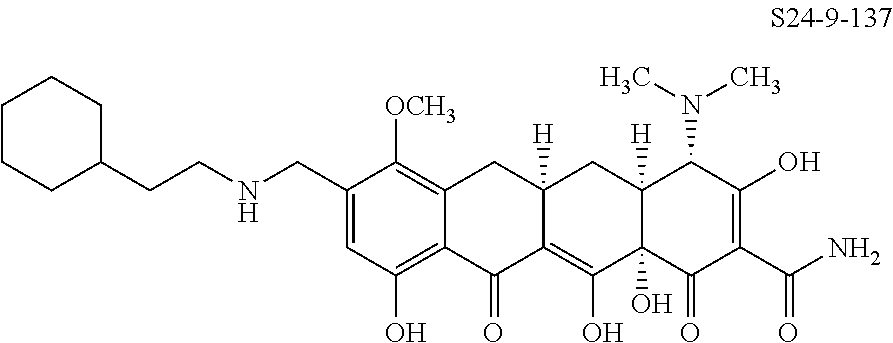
C1(CNCCC2CCCCC2)=CC(O)=C2C(=C1[OCH3])CC1([H])C(=C(O)C3(O)C([H])(C1)C(N(C)C)C(O)=C(C(N)=O)C3=O)C2=O
